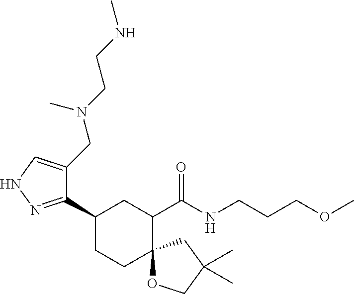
C1(C2CCC3(C(C(NCCCOC)=O)C2)OCC(C)(C)C3)=NNC=C1CN(CCNC)C
